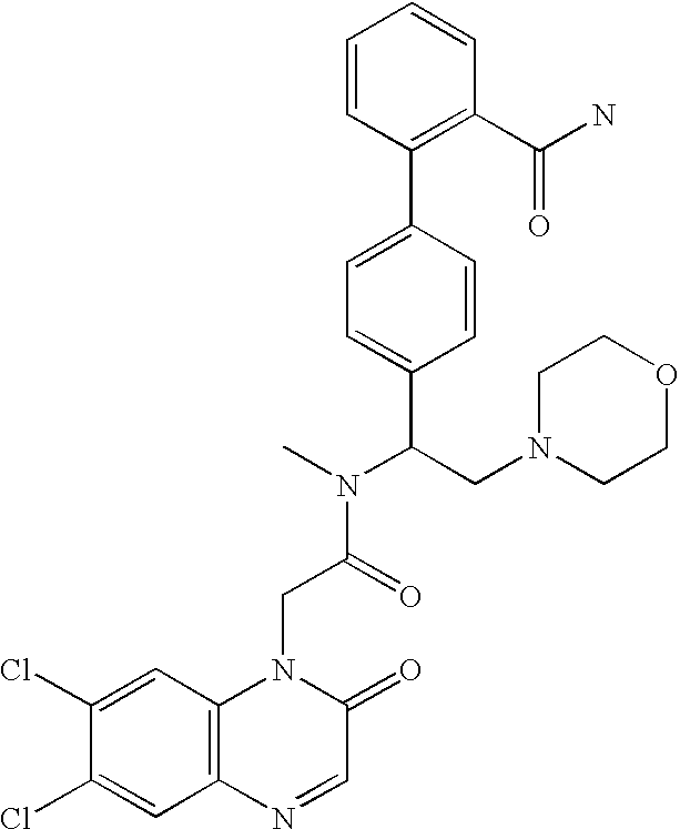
C(C(N(C)C(CN1CCOCC1)C1=CC=C(C2=C(C(N)=O)C=CC=C2)C=C1)=O)N1C2=C(C=C(Cl)C(Cl)=C2)N=CC1=O
